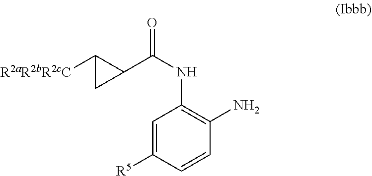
C1=C([R5])C=CC(N)=C1NC(=O)C1C([R2aR2bR2cC])C1
